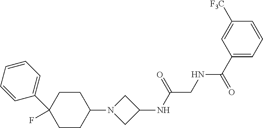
N1(C2CCC(F)(C3=CC=CC=C3)CC2)CC(NC(CNC(C2=CC=CC([F3C])=C2)=O)=O)C1
